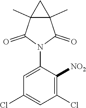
C12(C)C(C)(C(=O)N(C3=CC(Cl)=CC(Cl)=C3[NO2])C1=O)C2
